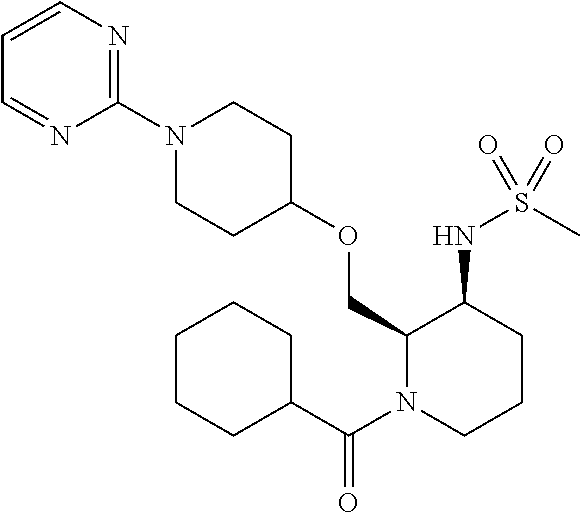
C1(COC2CCN(C3=NC=CC=N3)CC2)N(C(C2CCCCC2)=O)CCCC1NS(C)(=O)=O
